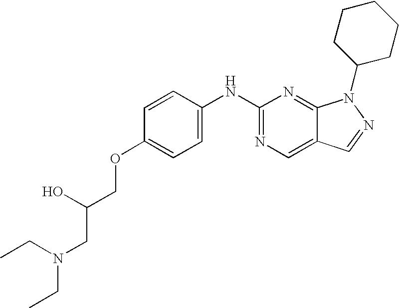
C1(NC2=CC=C(OCC(CN(CC)CC)O)C=C2)=NC=C2C(=N1)N(C1CCCCC1)N=C2
